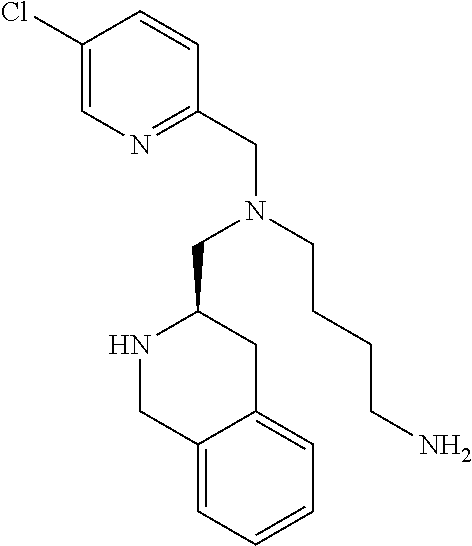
N1CC2=CC=CC=C2CC1CN(CC1=NC=C(Cl)C=C1)CCCCN
